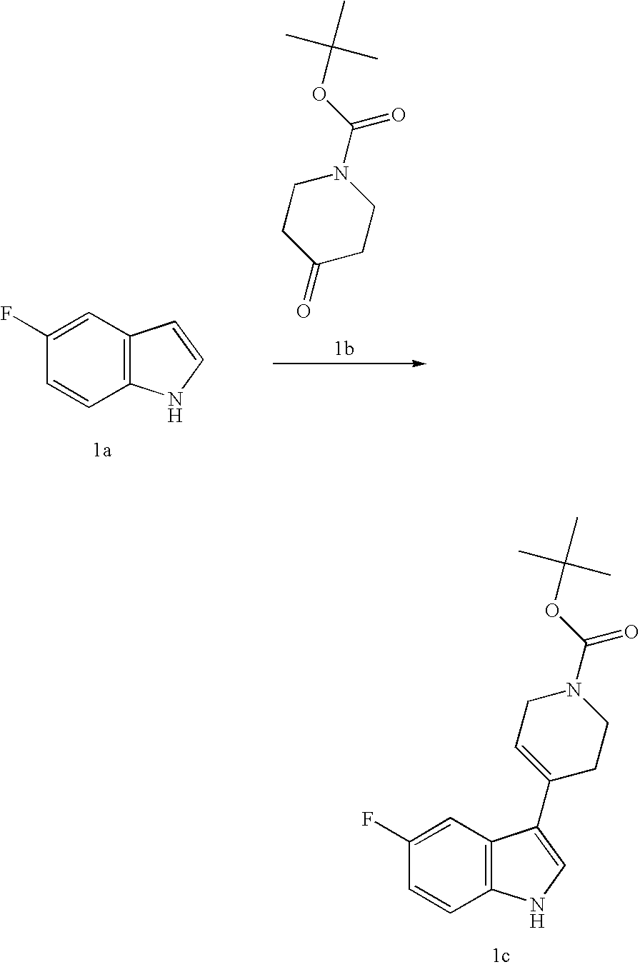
C12=C(C=C(F)C=C1)C=CN2.C1CC(=O)CCN1C(OC(C)(C)C)=O.C12=C(C=C(F)C=C1)C(C1=CCN(C(OC(C)(C)C)=O)CC1)=CN2
